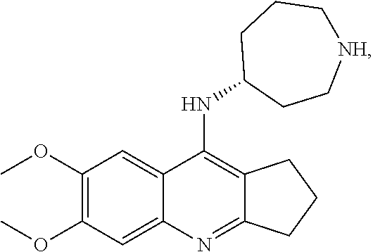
C12=C(NC3CC[NH]CCC3)C3=CC(OC)=C(OC)C=C3N=C1CCC2
